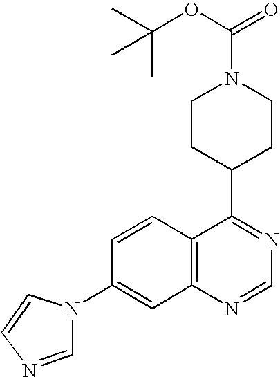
C1=CC2=C(C=C1N1C=CN=C1)N=CN=C2C1CCN(C(=O)OC(C)(C)C)CC1
